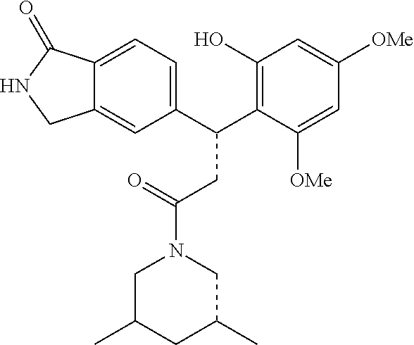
C1(C(C2=C(O)C=C([OMe])C=C2[OMe])CC(N2CC(C)CC(C)C2)=O)=CC=C2C(=C1)CNC2=O
